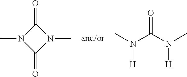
CN1C(=O)N(C)C1=O.O=C(N([H])C)N([H])C
